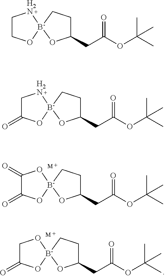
C1(CC(=O)OC(C)(C)C)CC[B-]2(O1)[H2N]CCO2.C1(CC(=O)OC(C)(C)C)CC[B-]2(O1)[H2N]CC(=O)O2.C1(CC(=O)OC(C)(C)C)CC[B-]2(O1)OC(=O)C(=O)O2.[M].C1(CC(=O)OC(C)(C)C)CC[B-]2(O1)OCC(=O)O2.[M]
